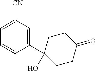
C1(C2(O)CCC(=O)CC2)=CC([CN])=CC=C1
